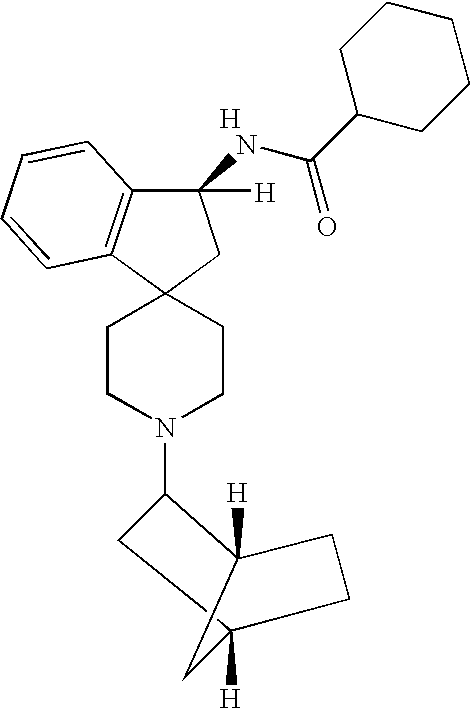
C1CN(C2CC3([H])CCC2([H])C3)CCC12CC(NC(C1CCCCC1)=O)([H])C1=C2C=CC=C1.[H]
